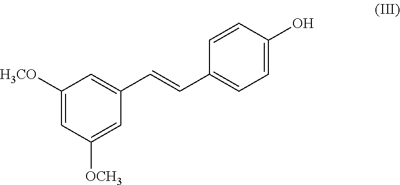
C1([H3CO])=CC([OCH3])=CC(C=CC2=CC=C(O)C=C2)=C1
